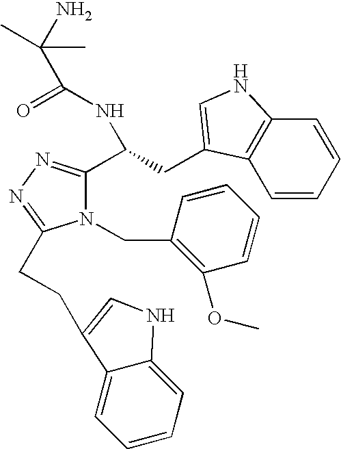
C1=CC=CC2=C1C(CC(NC(C(N)(C)C)=O)C1=NN=C(CCC3=CNC4=CC=CC=C43)N1CC1=C(OC)C=CC=C1)=CN2
